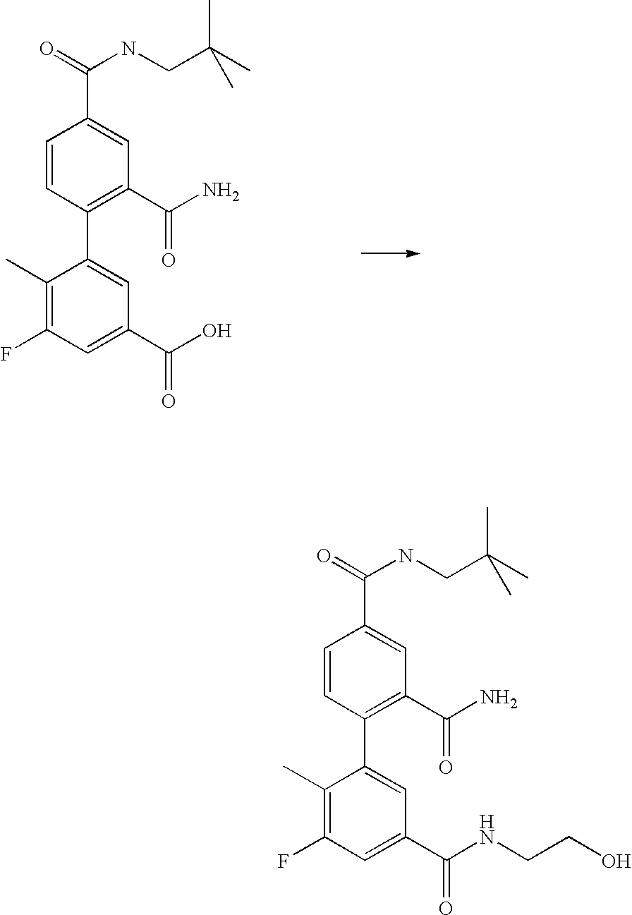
O=C(NCC(C)(C)C)C1=CC(C(N)=O)=C(C2=CC(C(O)=O)=CC(F)=C2C)C=C1.O=C(NCC(C)(C)C)C1=CC(C(N)=O)=C(C2=CC(C(NCCO)=O)=CC(F)=C2C)C=C1
